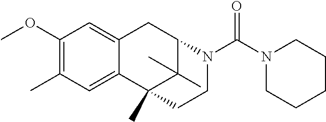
C1(C)=C(OC)C=C2C(=C1)C1(C)C(C)(C)C(C2)N(C(N2CCCCC2)=O)CC1
